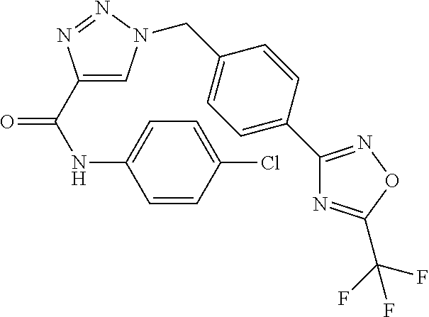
N1=NC(C(=O)NC2=CC=C(Cl)C=C2)=CN1CC1=CC=C(C2=NOC(C(F)(F)F)=N2)C=C1
